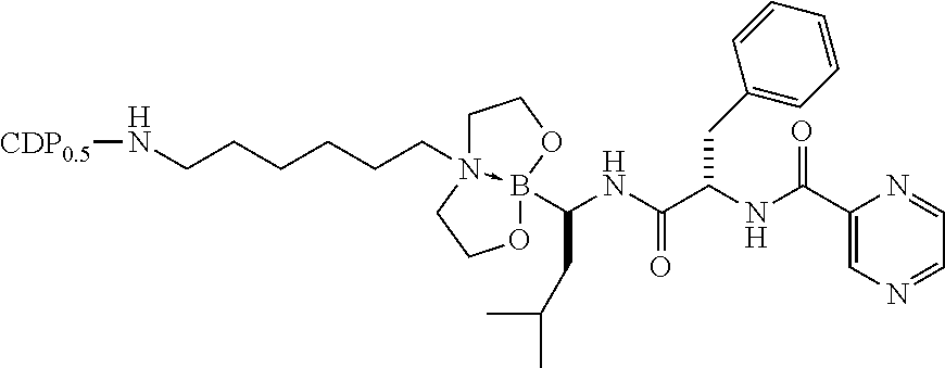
O1B2(C(NC(C(NC(C3=CN=CC=N3)=O)CC3=CC=CC=C3)=O)CC(C)C)-N(CCCCCCN[CDP0.5])(CC1)CCO2
